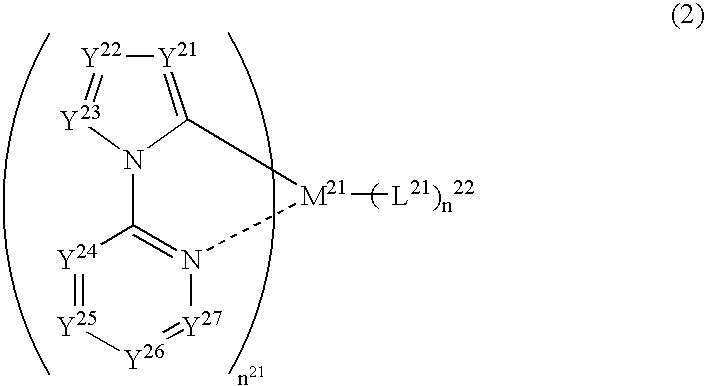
[Y22]1=[Y23]N2C(=[Y21]1)[M21]([L21)n22])N1=C2[Y24]=[Y25][Y26]=[Y27]1
